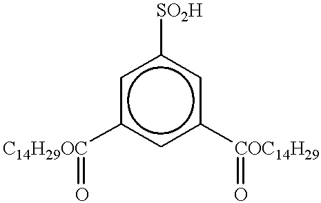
c1c([SO2H])cc([COC14H29]=O)cc1[C14H29OC]=O
